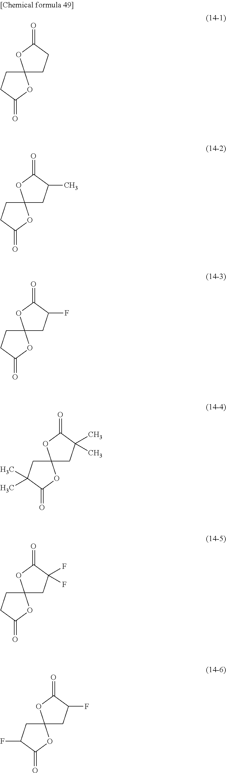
C1CC(=O)OC12CCC(=O)O2.C1C(C)C(=O)OC12CCC(=O)O2.C1C(F)C(=O)OC12CCC(=O)O2.C1C(C)(C)C(=O)OC12CC(C)(C)C(=O)O2.C1C(F)(F)C(=O)OC12CCC(=O)O2.C1C(F)C(=O)OC12CC(F)C(=O)O2
